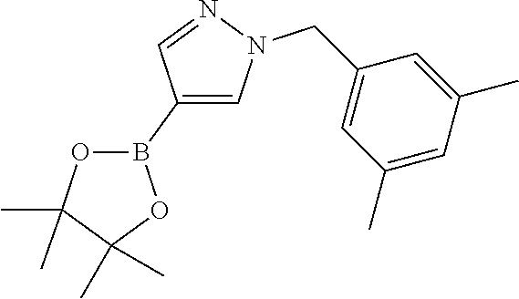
C1(B2OC(C)(C)C(C)(C)O2)=CN(CC2=CC(C)=CC(C)=C2)N=C1
